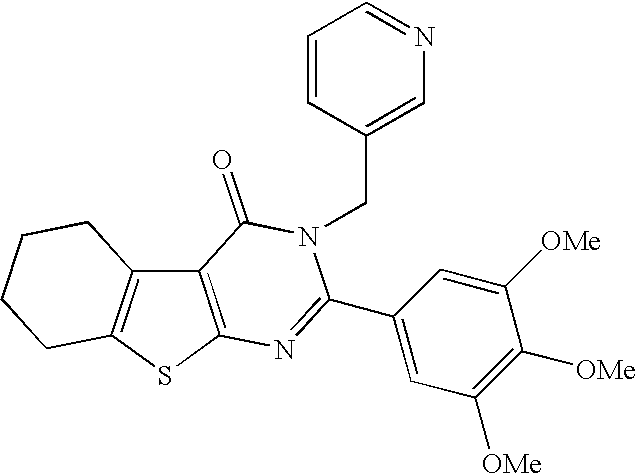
C12=C(SC3=C1CCCC3)N=C(C1=CC([OMe])=C([OMe])C([OMe])=C1)N(CC1=CN=CC=C1)C2=O
